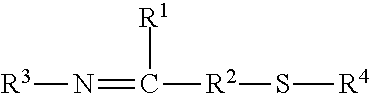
N(=C([R2]S[R4])[R1])[R3]
